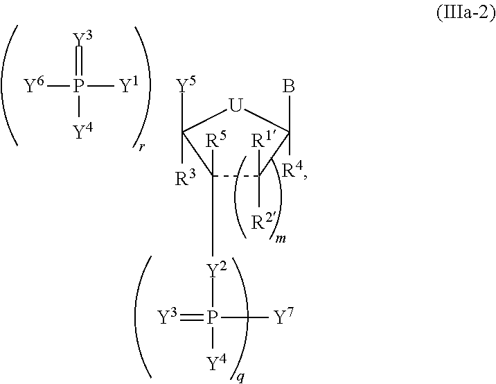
C1([Y2]P([Y4])(=[Y3])[Y7])([R5])C([R2])([R1])C(B)([R4])[U]C1([Y5])[R3].[Y1]P([Y6])(=[Y3])[Y4]
